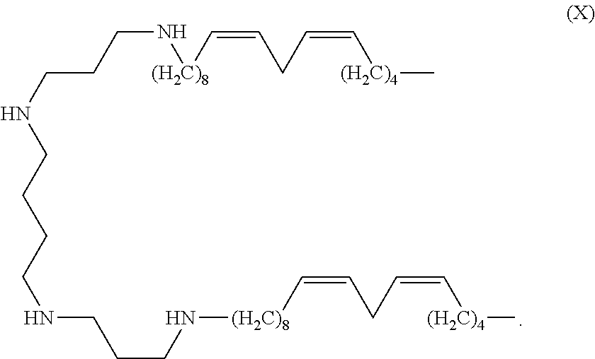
C(CNCCCCNCCCN[(H2C)8]C=CCC=C[(H2C)4]C)CN[(H2C)8]C=CCC=C[(H2C)4]C
